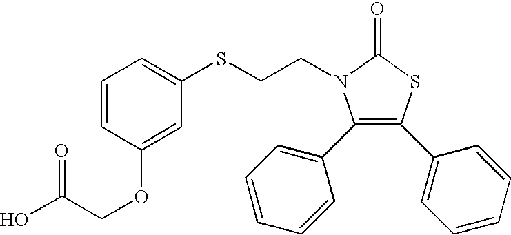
C1(SCCN2C(C3=CC=CC=C3)=C(C3=CC=CC=C3)SC2=O)=CC=CC(OCC(O)=O)=C1
